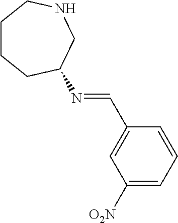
N(=CC1=CC([O2N])=CC=C1)C1CCCCNC1
